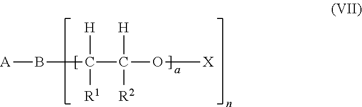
[A]BC(C(O[X])([H])[R2])([H])[R1]
